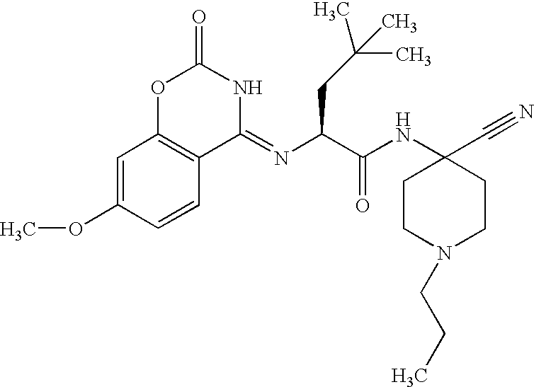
C1=C(OC)C=CC2=C1OC(=O)NC2=NC(CC(C)(C)C)C(NC1(C#N)CCN(CCC)CC1)=O
